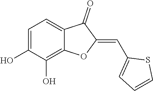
C1=C(O)C(O)=C2C(=C1)C(=O)C(=CC1=CC=CS1)O2
